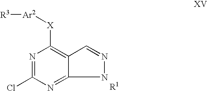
N1=C(Cl)N=C2C(=C1[X][Ar2][R3])C=NN2.[R1]
